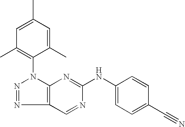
C1(C)=CC(C)=CC(C)=C1N1N=NC2=C1N=C(NC1=CC=C(C#N)C=C1)N=C2
